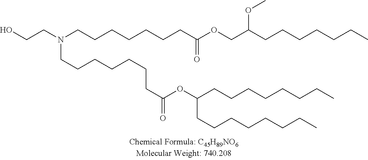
C(CN(CCCCCCCC(OCC(CCCCCCC)OC)=O)CCCCCCCC(OC(CCCCCCCC)CCCCCCCC)=O)O
